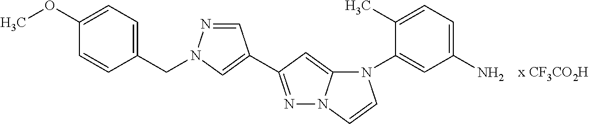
N1(C2=CC(N)=CC=C2C)C2=CC(C3=CN(CC4=CC=C(OC)C=C4)N=C3)=NN2C=C1
